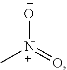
[O-][N+](=O)C
